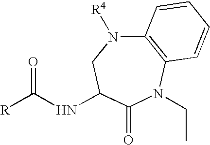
C12=C(N(CC)C(=O)C(NC([R])=O)CN1[R4])C=CC=C2
